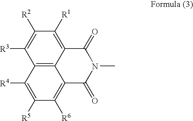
C12=C3C(=C([R1])C([R2])=C1[R3])C(=O)N(C)C(=O)C3=C([R6])C([R5])=C2[R4]
